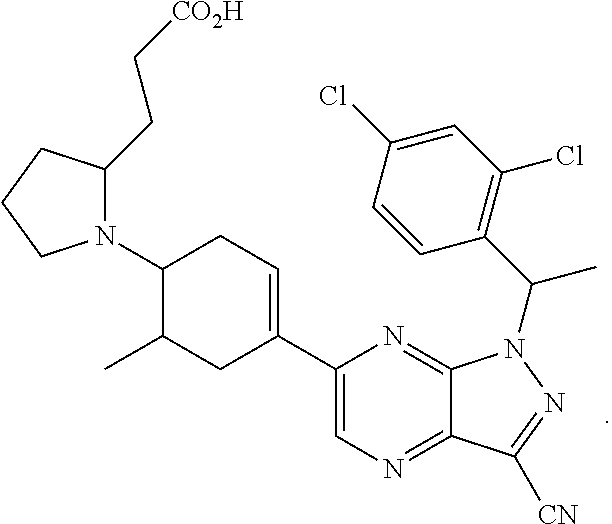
N1=C2C(=NC=C1C1=CCC(N3C(CC[CO2H])CCC3)C(C)C1)C([CN])=NN2C(C1=C(Cl)C=C(Cl)C=C1)C
